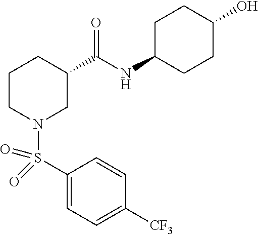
C1(S(N2CC(C(NC3CCC(O)CC3)=O)CCC2)(=O)=O)=CC=C([CF3])C=C1
